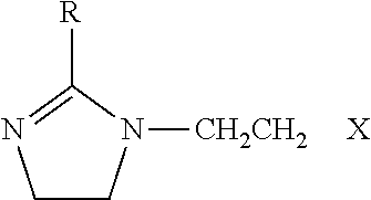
C1CN([CH2CH2])C([R])=N1.[X]
